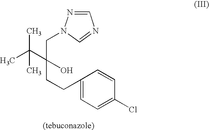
C1(CCC(C(C)(C)C)(CN2N=CN=C2)O)=CC=C(Cl)C=C1
